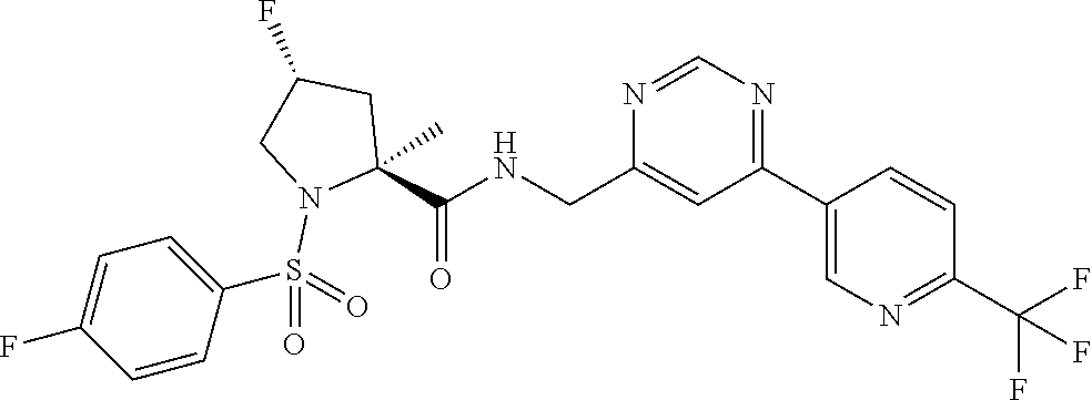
N1=C(C2=CN=C(C(F)(F)F)C=C2)C=C(CNC(=O)C2(C)N(S(C3=CC=C(F)C=C3)(=O)=O)CC(F)C2)N=C1
